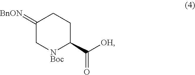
C1(=[BnON])C[NBoc]C(C([OH])=O)CC1
